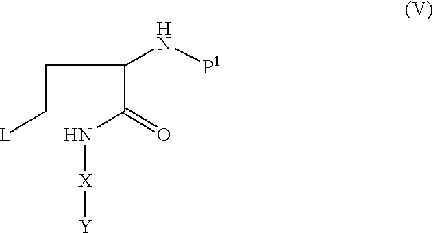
C(C[L])C(C(N[X][Y])=O)N[P1]
